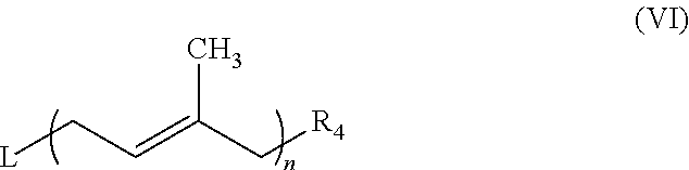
[L]CC=C(C[R4])C
